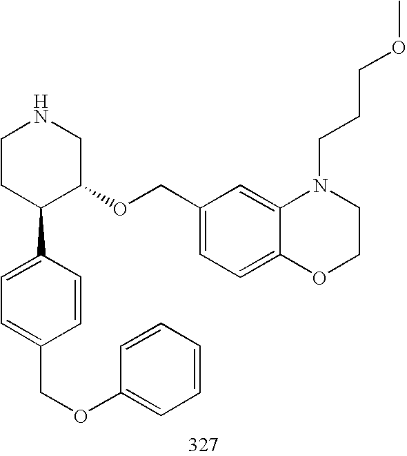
C1CC(C2=CC=C(COC3=CC=CC=C3)C=C2)C(OCC2=CC=C3C(=C2)N(CCCOC)CCO3)CN1
